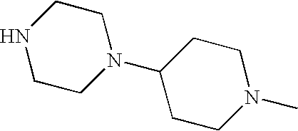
N1CCN(C2CCN(C)CC2)CC1
